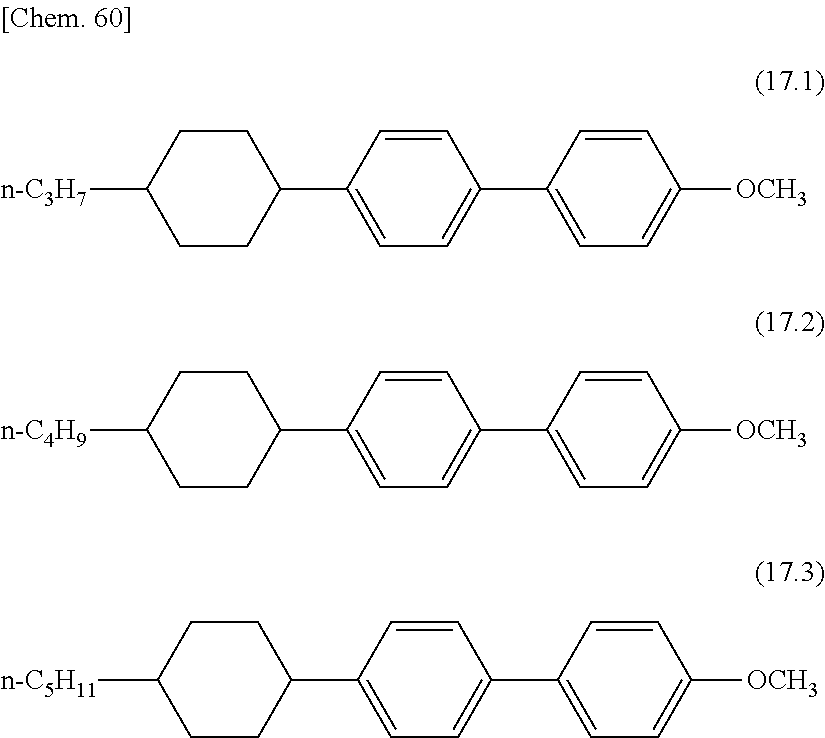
C1CC(C2=CC=C(C3=CC=C([OCH3])C=C3)C=C2)CCC1[n-C3H7].C1CC(C2=CC=C(C3=CC=C([OCH3])C=C3)C=C2)CCC1[n-C4H9].C1CC(C2=CC=C(C3=CC=C([OCH3])C=C3)C=C2)CCC1[n-C5H11]
